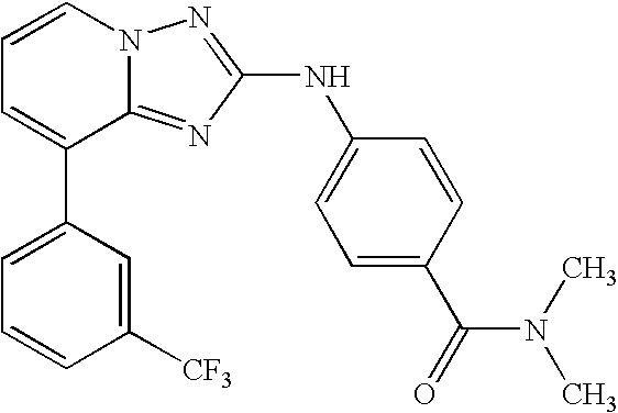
C1=C(C2=CC=CN3C2=NC(NC2=CC=C(C(=O)N(C)C)C=C2)=N3)C=C([CF3])C=C1
